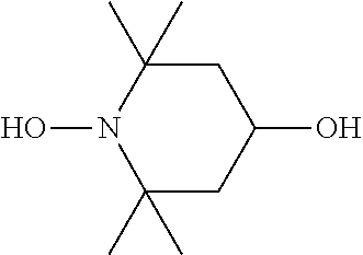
ON1C(C)(C)CC(O)CC1(C)C
